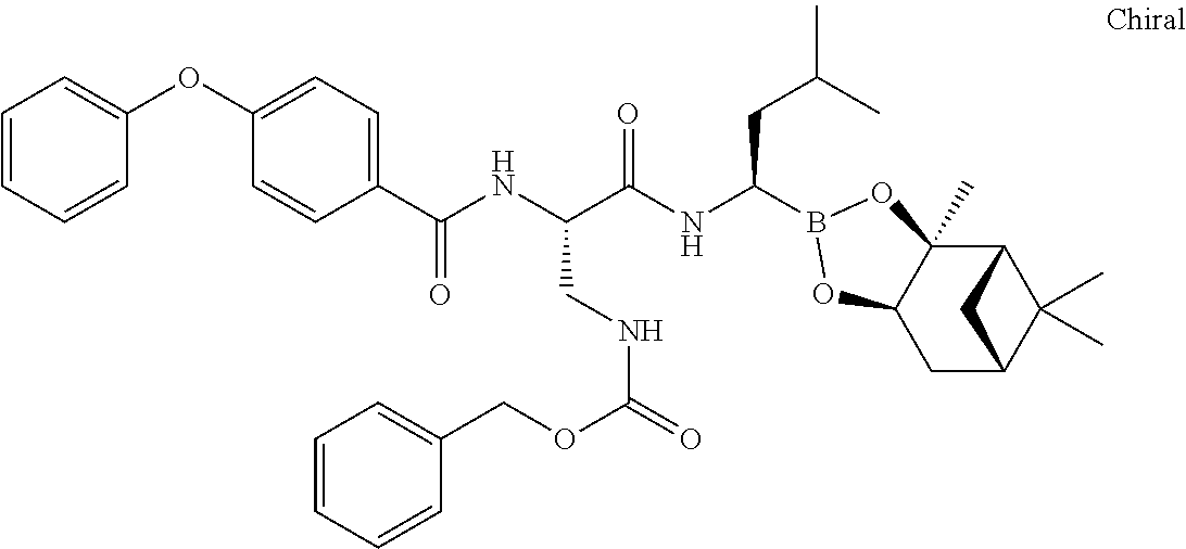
C1(C(NC(C(NC(CC(C)C)B2OC3(C)C4C(C)(C)C(CC3O2)C4)=O)CNC(=O)OCC2=CC=CC=C2)=O)=CC=C(OC2=CC=CC=C2)C=C1
